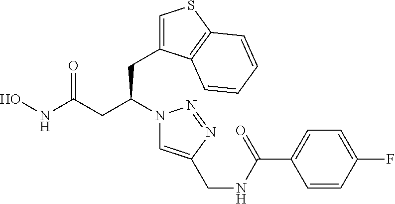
C1=C(CC(CC(NO)=O)N2C=C(CNC(C3=CC=C(F)C=C3)=O)N=N2)C2=C(S1)C=CC=C2
